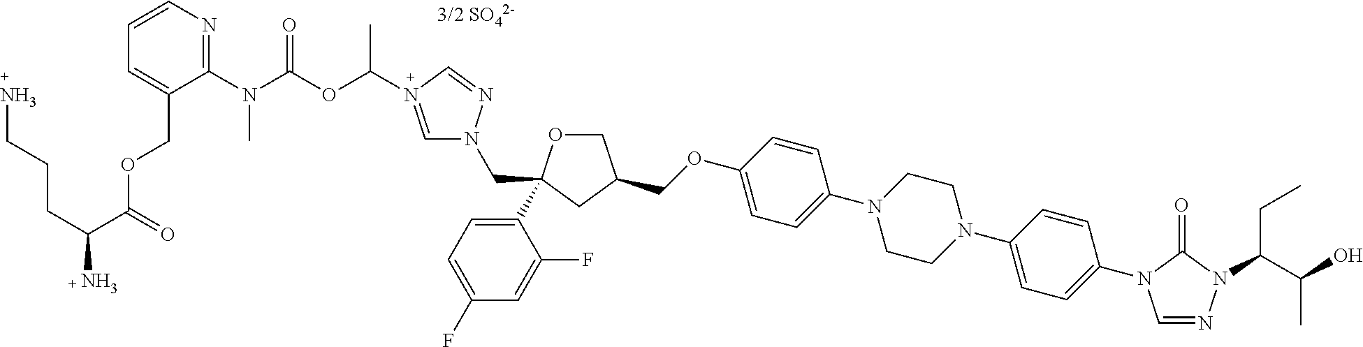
C(OC1=CC=C(N2CCN(C3=CC=C(N4C=NN(C(CC)C(O)C)C4=O)C=C3)CC2)C=C1)C1COC(C2=CC=C(F)C=C2F)(CN2C=[N+](C(C)OC(N(C3=NC=CC=C3COC(C(CCCN)N)=O)C)=O)C=N2)C1.[3/2 SO42-]
